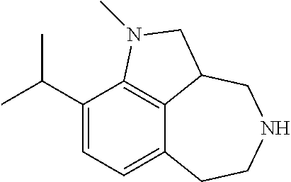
C12=CC=C(C(C)C)C3=C1C(CNCC2)CN3C
